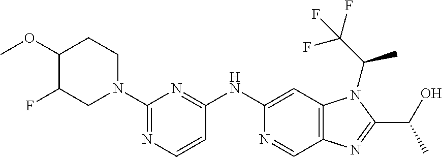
C1(NC2=NC(N3CCC(OC)C(F)C3)=NC=C2)=CC2=C(C=N1)N=C(C(O)C)N2C(C)C(F)(F)F
